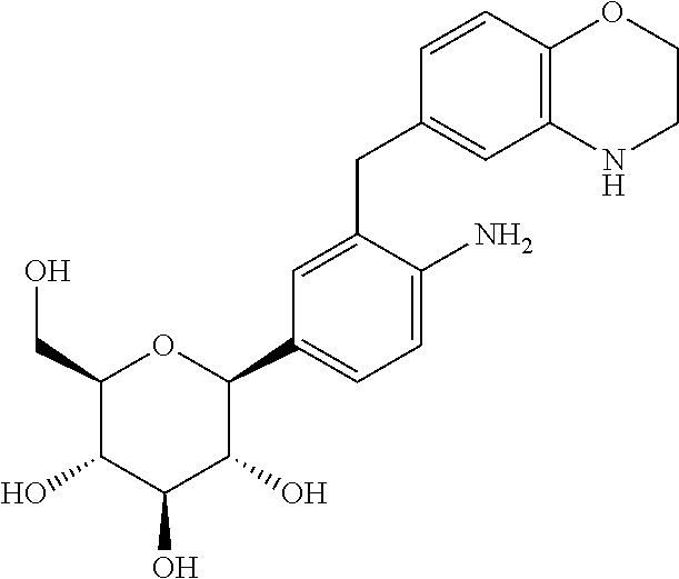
C1(CO)C(O)C(O)C(O)C(C2=CC=C(N)C(CC3=CC4=C(C=C3)OCCN4)=C2)O1
